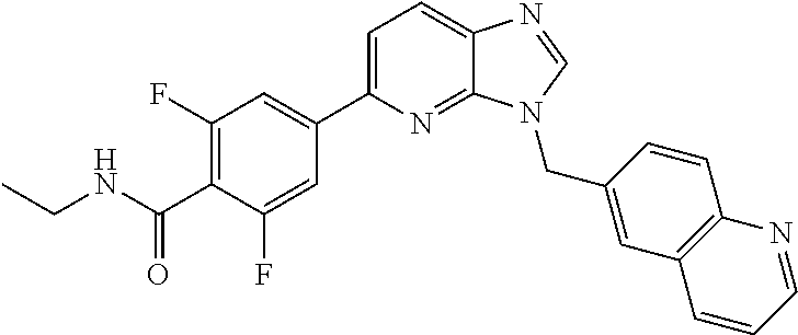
C1(C2=CC=C3C(=N2)N(CC2=CC4=C(C=C2)N=CC=C4)C=N3)=CC(F)=C(C(NCC)=O)C(F)=C1
